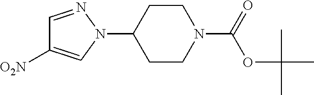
C1=NN(C2CCN(C(OC(C)(C)C)=O)CC2)C=C1[O2N]
